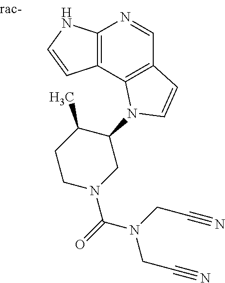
C12=C(NC=C1)N=CC1=C2N(C2C(C)CCN(C(N(CC#N)CC#N)=O)C2)C=C1
